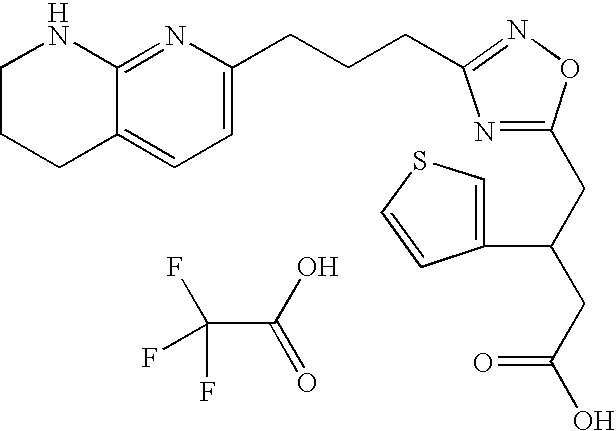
C1CCC2=CC=C(CCCC3=NOC(CC(C4=CSC=C4)CC(=O)O)=N3)N=C2N1.C(C(O)=O)(F)(F)F
